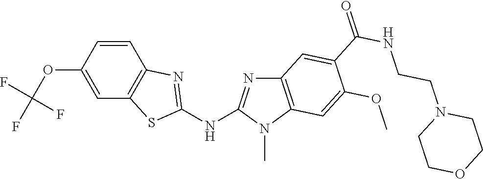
O(C1=CC2=C(C=C1)N=C(NC1=NC3=C(N1C)C=C(OC)C(C(NCCN1CCOCC1)=O)=C3)S2)C(F)(F)F
